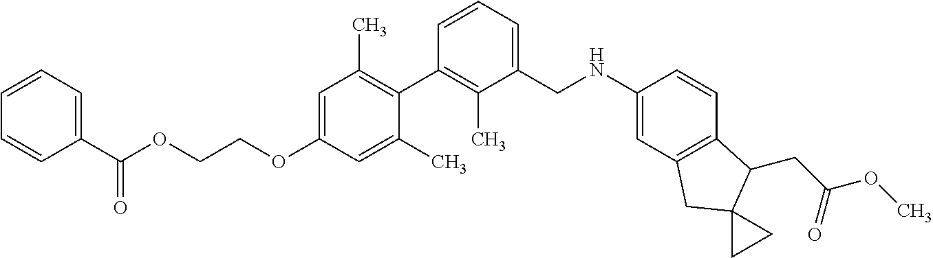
C1=C(OCCOC(C2=CC=CC=C2)=O)C=C(C)C(C2=C(C)C(CNC3=CC4=C(C=C3)C(CC(OC)=O)C3(C4)CC3)=CC=C2)=C1C
